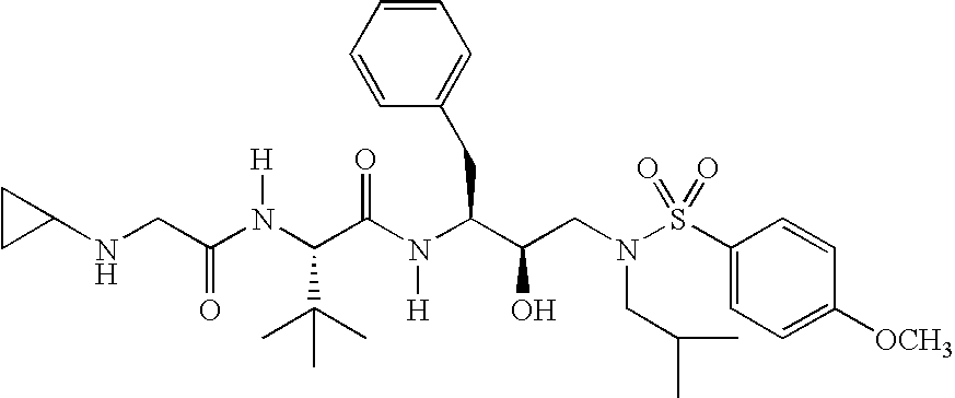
C1(NCC(=O)N([H])C(C(=O)N([H])C(CC2=CC=CC=C2)C(O)CN(CC(C)C)S(C2=CC=C([OCH3])C=C2)(=O)=O)C(C)(C)C)CC1
